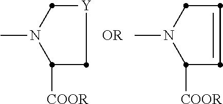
CN1C[Y]CC1[COOR].CN1CC=CC1[COOR]
